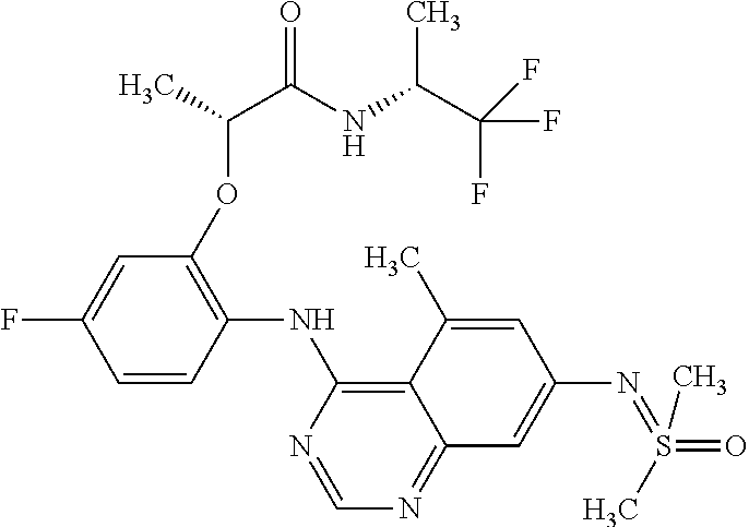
C1=CC(NC2=C3C(=NC=N2)C=C(N=S(C)(=O)C)C=C3C)=C(OC(C(NC(C(F)(F)F)C)=O)C)C=C1F
